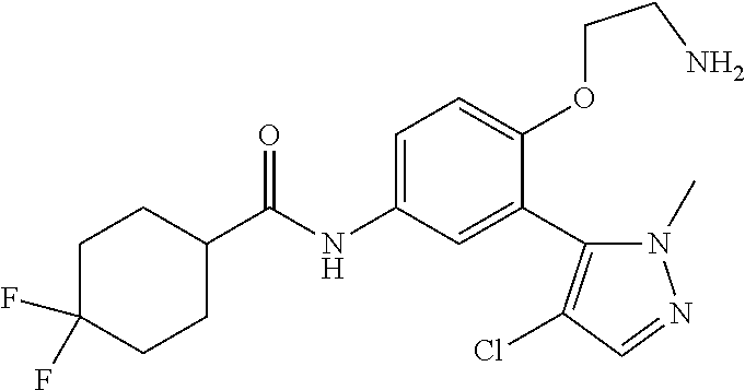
C1C(C(=O)NC2=CC=C(OCCN)C(C3=C(Cl)C=NN3C)=C2)CCC(F)(F)C1
